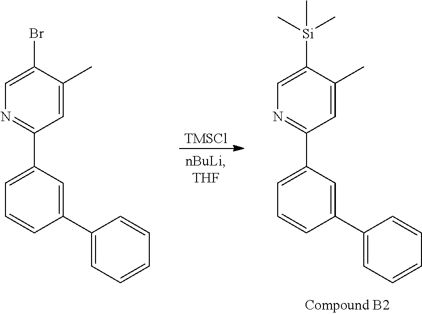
C1(Br)=CN=C(C2=CC=CC(C3=CC=CC=C3)=C2)C=C1C.[TMSCl].C1([Si](C)(C)C)=CN=C(C2=CC=CC(C3=CC=CC=C3)=C2)C=C1C
